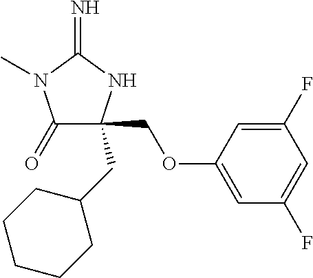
C1(=O)C(COC2=CC(F)=CC(F)=C2)(CC2CCCCC2)NC(=N)N1C
